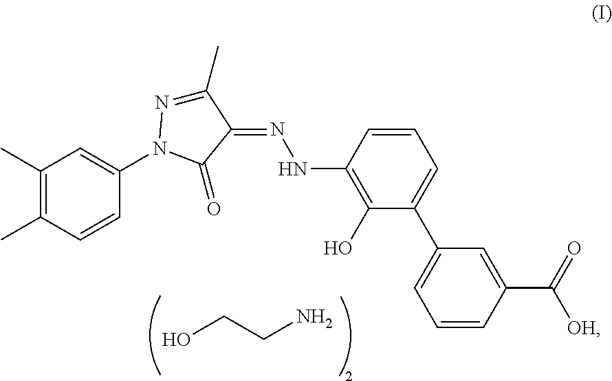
C1(C)=NN(C2=CC(C)=C(C)C=C2)C(=O)C1=NNC1=C(O)C(C2=CC=CC(C([OH])=O)=C2)=CC=C1.OCCN
